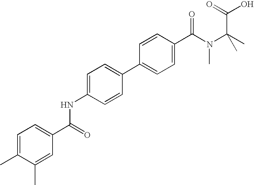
C1=C(NC(C2=CC=C(C)C(C)=C2)=O)C=CC(C2=CC=C(C(N(C(C)(C)C(=O)O)C)=O)C=C2)=C1
